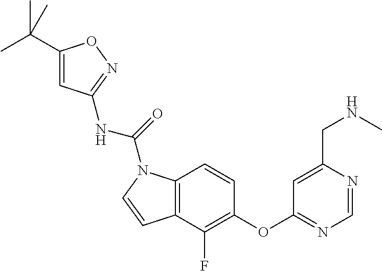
C1(C(C)(C)C)=CC(NC(=O)N2C3=C(C(F)=C(OC4=NC=NC(CNC)=C4)C=C3)C=C2)=NO1
